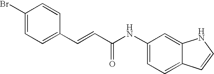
C(=CC(=O)NC1=CC=C2C(=C1)NC=C2)C1=CC=C(Br)C=C1
